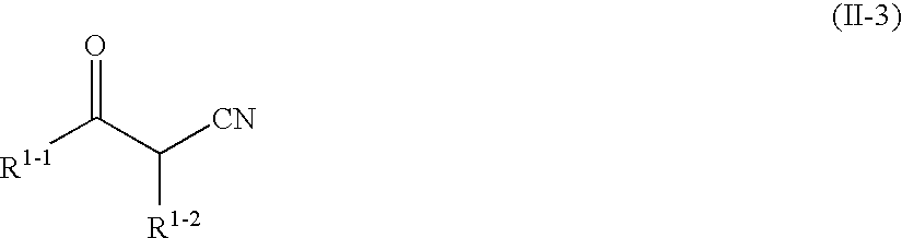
[R1-1]C(C([CN])[R1-2])=O
